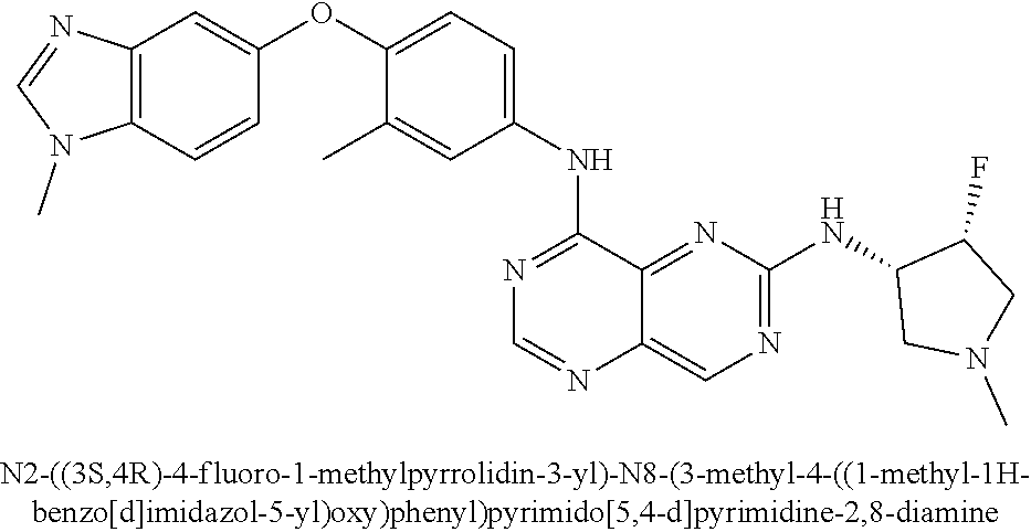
C1(OC2=CC=C(NC3=NC=NC4=CN=C(NC5CN(C)CC5F)N=C34)C=C2C)=CC2=C(C=C1)N(C)C=N2
